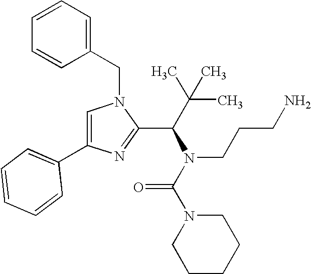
C1=CC=C(CN2C=C(C3=CC=CC=C3)N=C2C(C(C)(C)C)N(C(N2CCCCC2)=O)CCCN)C=C1
